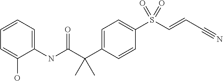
C1=CC(C(C)(C)C(NC2=CC=CC=C2O)=O)=CC=C1S(C=CC#N)(=O)=O
